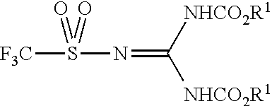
[F3C]S(N=C([NHCO2R1])[NHCO2R1])(=O)=O
